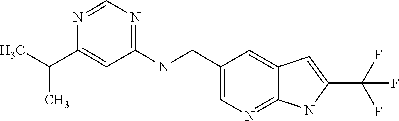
C1(NCC2=CN=C3C(=C2)C=C(C(F)(F)F)N3)=NC=NC(C(C)C)=C1
